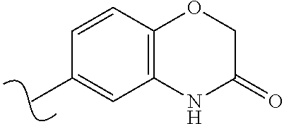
C1=CC2=C(C=C1C)NC(=O)CO2
